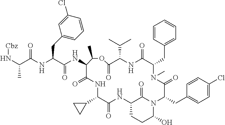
C(C(NC(C(NC1C(=O)NC(C2CC2)C(=O)NC2CCC(O)N(C2=O)C(CC2=CC=C(Cl)C=C2)C(=O)N(C)C(CC2=CC=CC=C2)C(=O)NC(C(C)C)C(=O)OC1C)=O)CC1=CC=CC(Cl)=C1)=O)(N[Cbz])C
